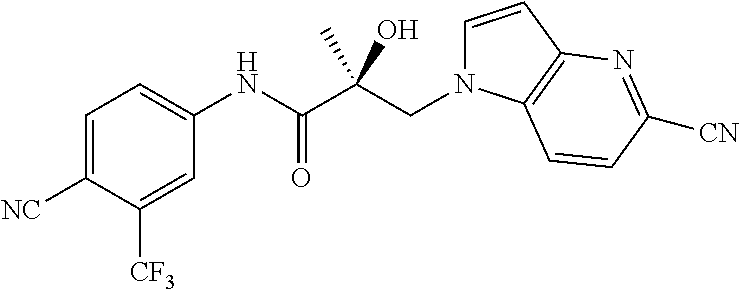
C1=C([NC])C([CF3])=CC(NC(C(CN2C=CC3=C2C=CC([CN])=N3)(C)O)=O)=C1
